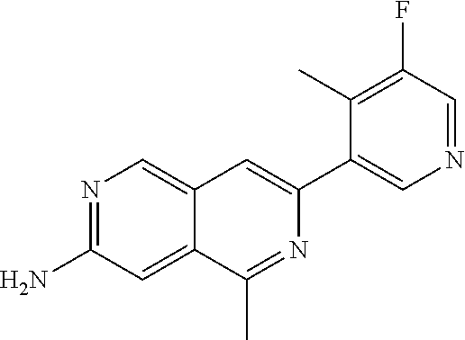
N1=C(N)C=C2C(=C1)C=C(C1=CN=CC(F)=C1C)N=C2C
